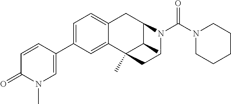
C12=CC(C3=CN(C)C(=O)C=C3)=CC=C1CC1C(C)C2(C)CCN1C(N1CCCCC1)=O
